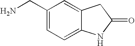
C1=C2C(=CC=C1CN)NC(=O)C2
